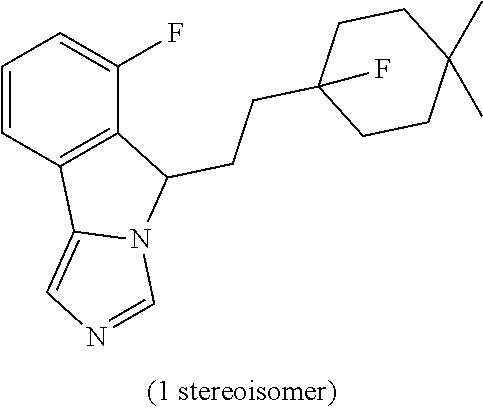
C1=CC2=C(C(F)=C1)C(CCC1(F)CCC(C)(C)CC1)N1C2=CN=C1
